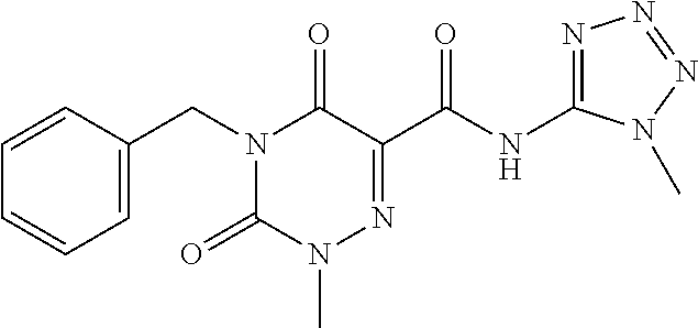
N1(CC2=CC=CC=C2)C(=O)N(C)N=C(C(NC2=NN=NN2C)=O)C1=O
